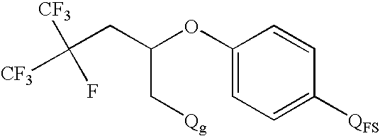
C([CF3])([CF3])(F)CC(OC1=CC=C([QFS])C=C1)C[Qg]
